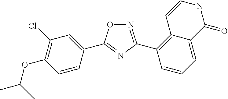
N1=C(C2=C3C(=CC=C2)C(=O)NC=C3)N=C(C2=CC(Cl)=C(OC(C)C)C=C2)O1
